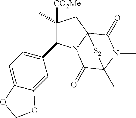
C12=CC=C(C3C(C)([CO2Me])CC45N3C(=O)C(C)(N(C)C4=O)[S2]5)C=C1OCO2
